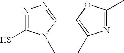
N1=C(S)N(C)C(C2=C(C)N=C(C)O2)=N1
